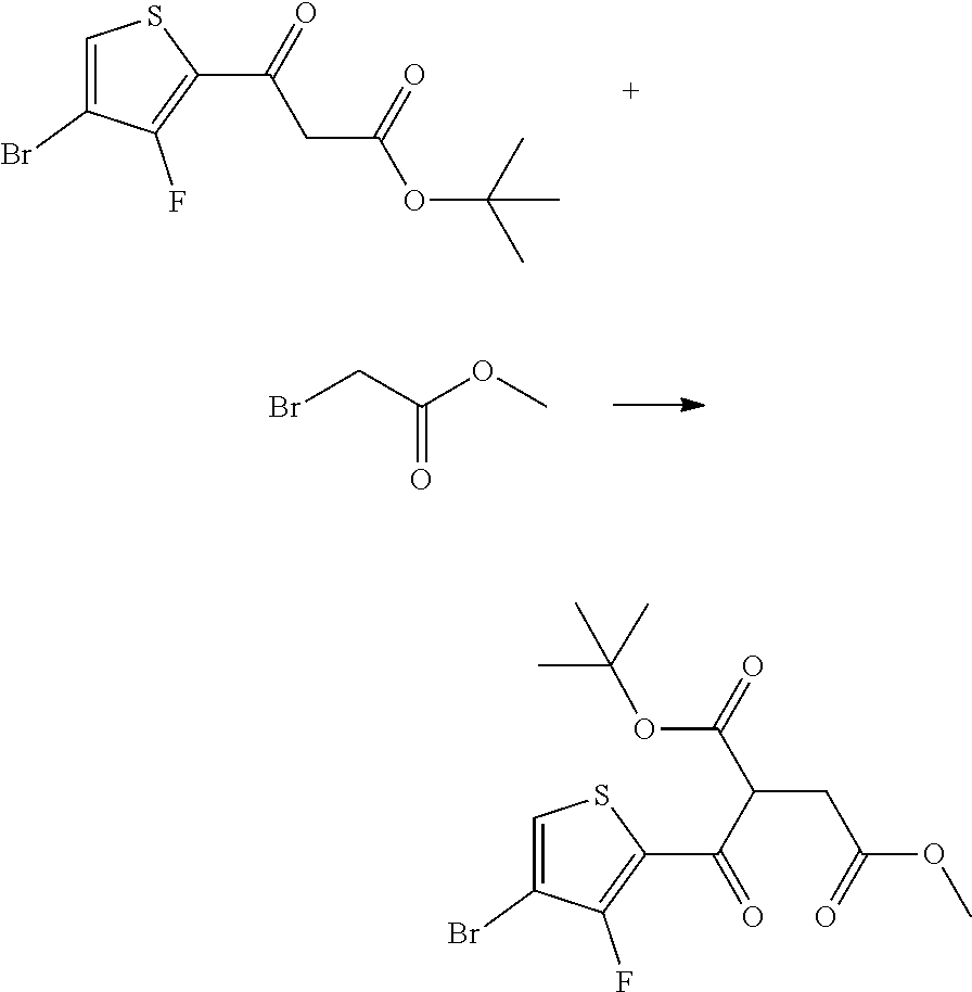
C1(Br)=CSC(C(CC(OC(C)(C)C)=O)=O)=C1F.C(=O)(CBr)OC.C1(Br)=CSC(C(=O)C(C(=O)OC(C)(C)C)CC(=O)OC)=C1F
